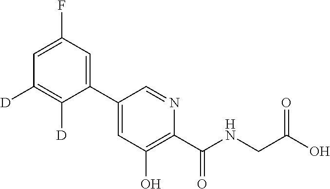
C1(C2=CC(F)=CC([D])=C2[D])=CC(O)=C(C(NCC(O)=O)=O)N=C1
